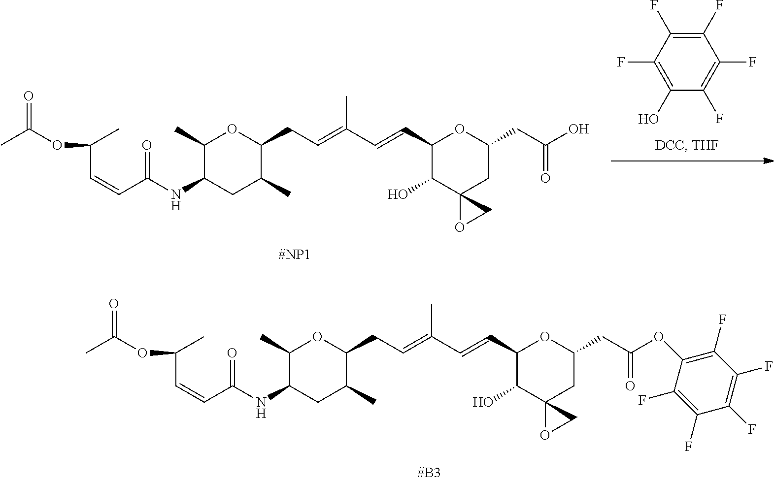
C1(C)C(NC(C=CC(OC(C)=O)C)=O)CC(C)C(CC=C(C=CC2C(O)C3(CC(CC(OC4=C(F)C(F)=C(F)C(F)=C4F)=O)O2)OC3)C)O1.C1(F)=C(F)C(F)=C(O)C(F)=C1F.C1(C)C(NC(C=CC(OC(C)=O)C)=O)CC(C)C(CC=C(C=CC2C(O)C3(CC(CC(O)=O)O2)OC3)C)O1
